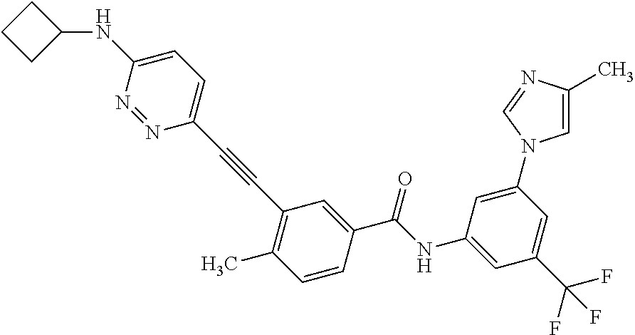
C1=C(C(F)(F)F)C=C(NC(C2=CC(C#CC3=CC=C(NC4CCC4)N=N3)=C(C)C=C2)=O)C=C1N1C=C(C)N=C1
